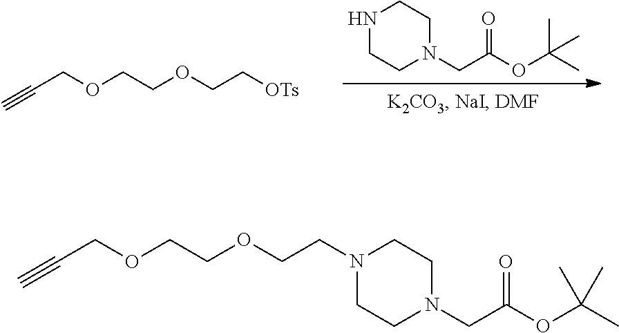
C(COCCOCC[OTs])#C.N1CCN(CC(OC(C)(C)C)=O)CC1.C(COCCOCCN1CCN(CC(OC(C)(C)C)=O)CC1)#C
